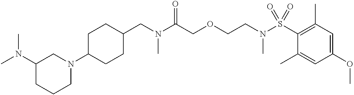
C1CCN(C2CCC(CN(C(COCCN(C)S(=O)(=O)C3=C(C)C=C(OC)C=C3C)=O)C)CC2)CC1N(C)C
